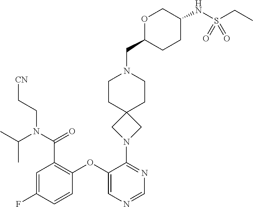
C(N(C(C1=C(OC2=CN=CN=C2N2CC3(C2)CCN(CC2CCC(NS(CC)(=O)=O)CO2)CC3)C=CC(F)=C1)=O)CC[CN])(C)C
